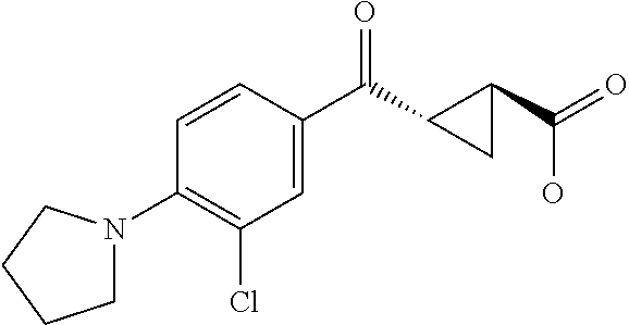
C1(Cl)=C(N2CCCC2)C=CC(C(=O)C2C(C(O)=O)C2)=C1
